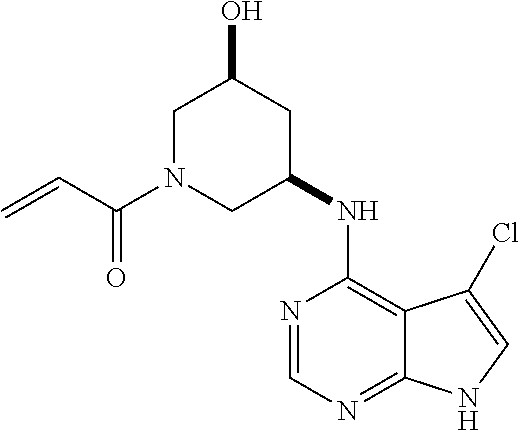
N1=CN=C2C(=C1NC1CC(O)CN(C(C=C)=O)C1)C(Cl)=CN2
